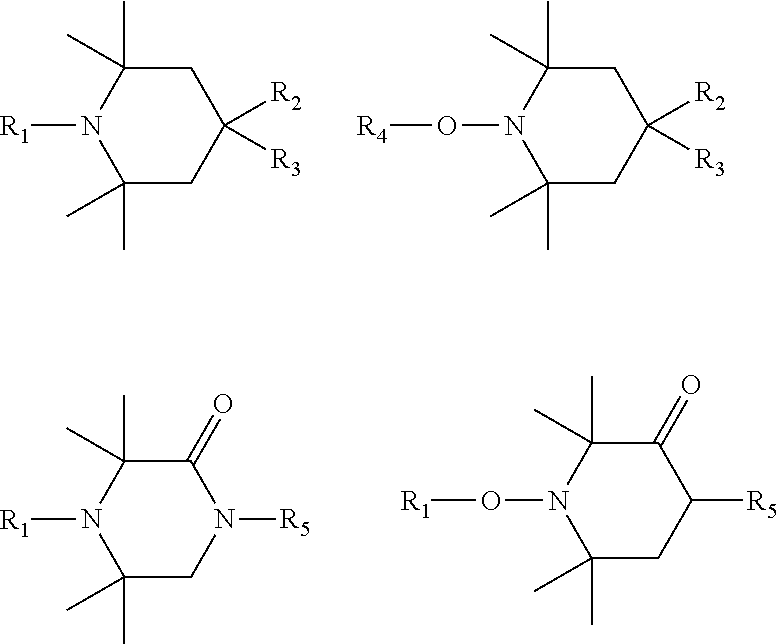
C1(C)(C)CC([R2])([R3])CC(C)(C)N1[R1].C1(C)(C)CC([R2])([R3])CC(C)(C)N1O[R4].C1(C)(C)CN([R5])C(=O)C(C)(C)N1[R1].C1(C)(C)CC([R5])C(=O)C(C)(C)N1O[R1]
